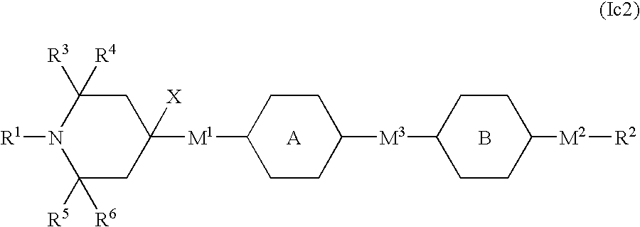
[A].C1([R5])([R6])CC([X])([M1]C2CCC([M3]C3CCC([M2][R2])CC3)CC2)CC([R3])([R4])N1[R1].B
